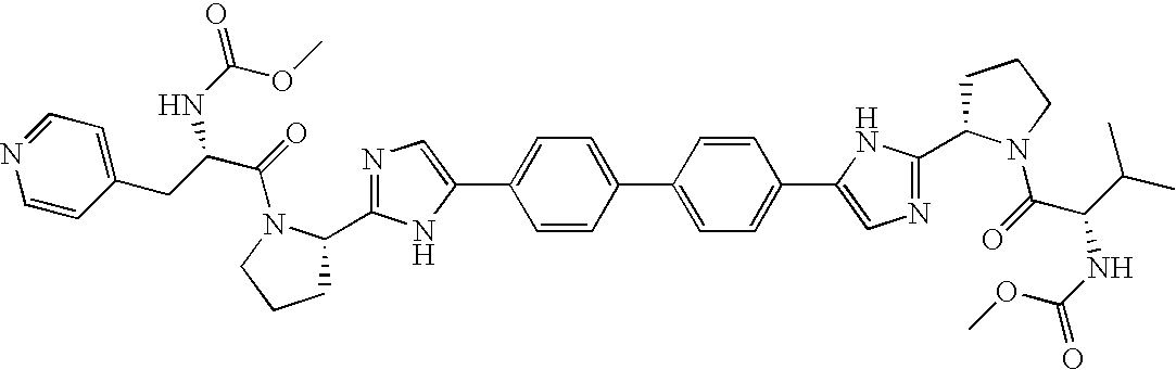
C1CCN(C(=O)C(NC(=O)OC)C(C)C)C1C1=NC=C(C2=CC=C(C3=CC=C(C4=CN=C(C5CCCN5C(=O)C(CC5=CC=NC=C5)NC(=O)OC)N4)C=C3)C=C2)N1
